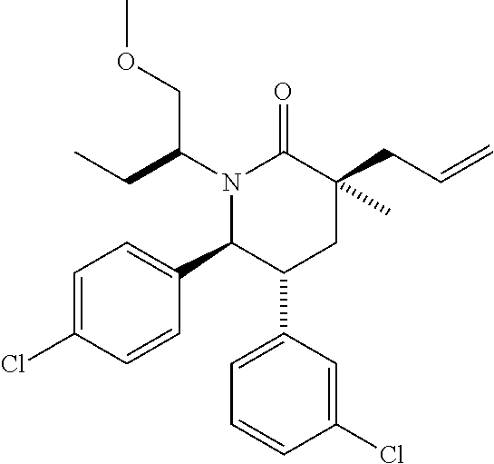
N1(C(COC)CC)C(C2=CC=C(Cl)C=C2)C(C2=CC=CC(Cl)=C2)CC(C)(CC=C)C1=O
